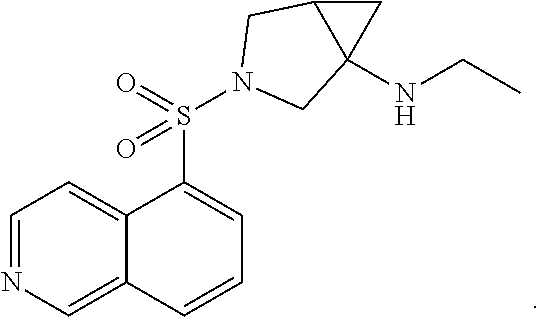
C1=NC=C2C(=C1)C(S(=O)(=O)N1CC3CC3(NCC)C1)=CC=C2
